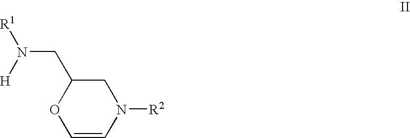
C1C(CN([R1])[H])OC=CN1[R2]
